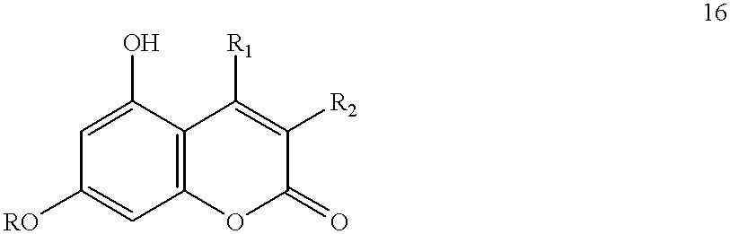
C1=C(O)C2=C(C=C1[RO])OC(=O)C([R2])=C2[R1]
